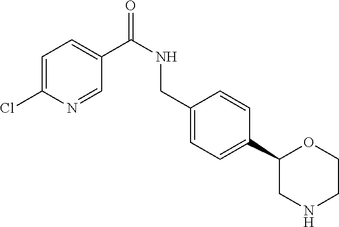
C1=C(Cl)N=CC(C(NCC2=CC=C(C3CNCCO3)C=C2)=O)=C1
